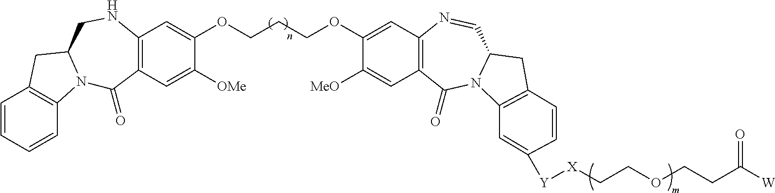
C1=CC=CC2=C1CC1N2C(=O)C2=C(NC1)C=C(OCCCOC1=CC3=C(C=C1[MeO])C(=O)N1C(C=N3)CC3=C1C=C([Y][X]CCOCCC([W])=O)C=C3)C([OMe])=C2
